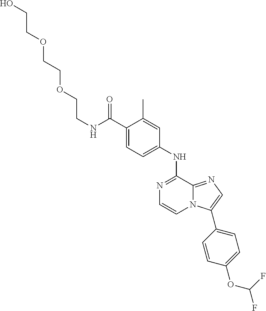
C(C1=CC=C(NC2=NC=CN3C2=NC=C3C2=CC=C(OC(F)F)C=C2)C=C1C)(=O)NCCOCCOCCO
